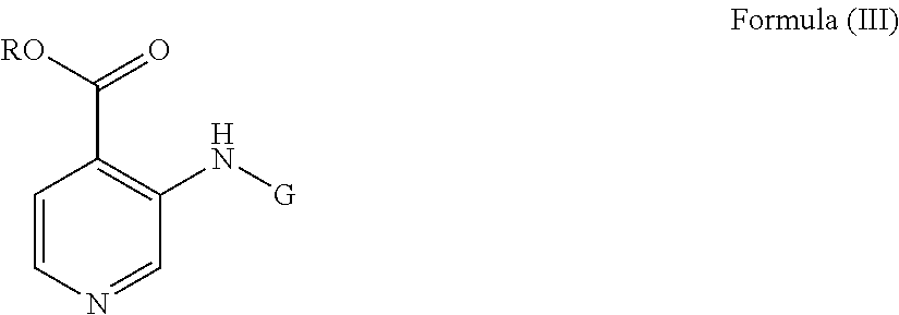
C1=CN=CC(N[G])=C1C([RO])=O
